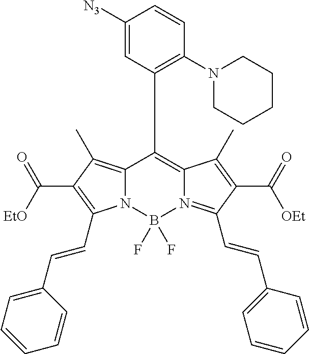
C12=C(C)C(C(=O)[EtO])=C(C=CC3=CC=CC=C3)N1B(F)(F)N1=C(C=CC3=CC=CC=C3)C(C(=O)[OEt])=C(C)C1=C2C1=C(N2CCCCC2)C=CC([N3])=C1
